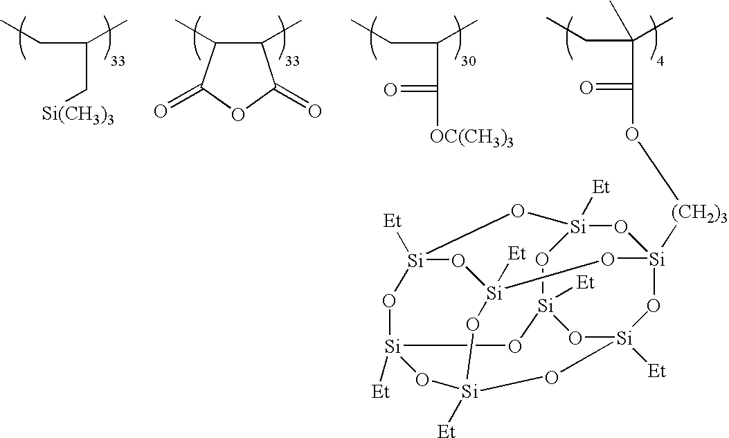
C1(C)C(C)C(=O)OC1=O.C(CC)(C[Si(CH3)3])C.C(CC)(C(=O)[OC(CH3)3])C.C(CC)(C(=O)O[(CH2)3][Si]12O[Si]3([Et])O[Si]4([Et])O[Si]5([Et])O[Si]([Et])(O[Si]([Et])(O4)O1)O[Si]([Et])(O2)O[Si]([Et])(O5)O3)(C)C
